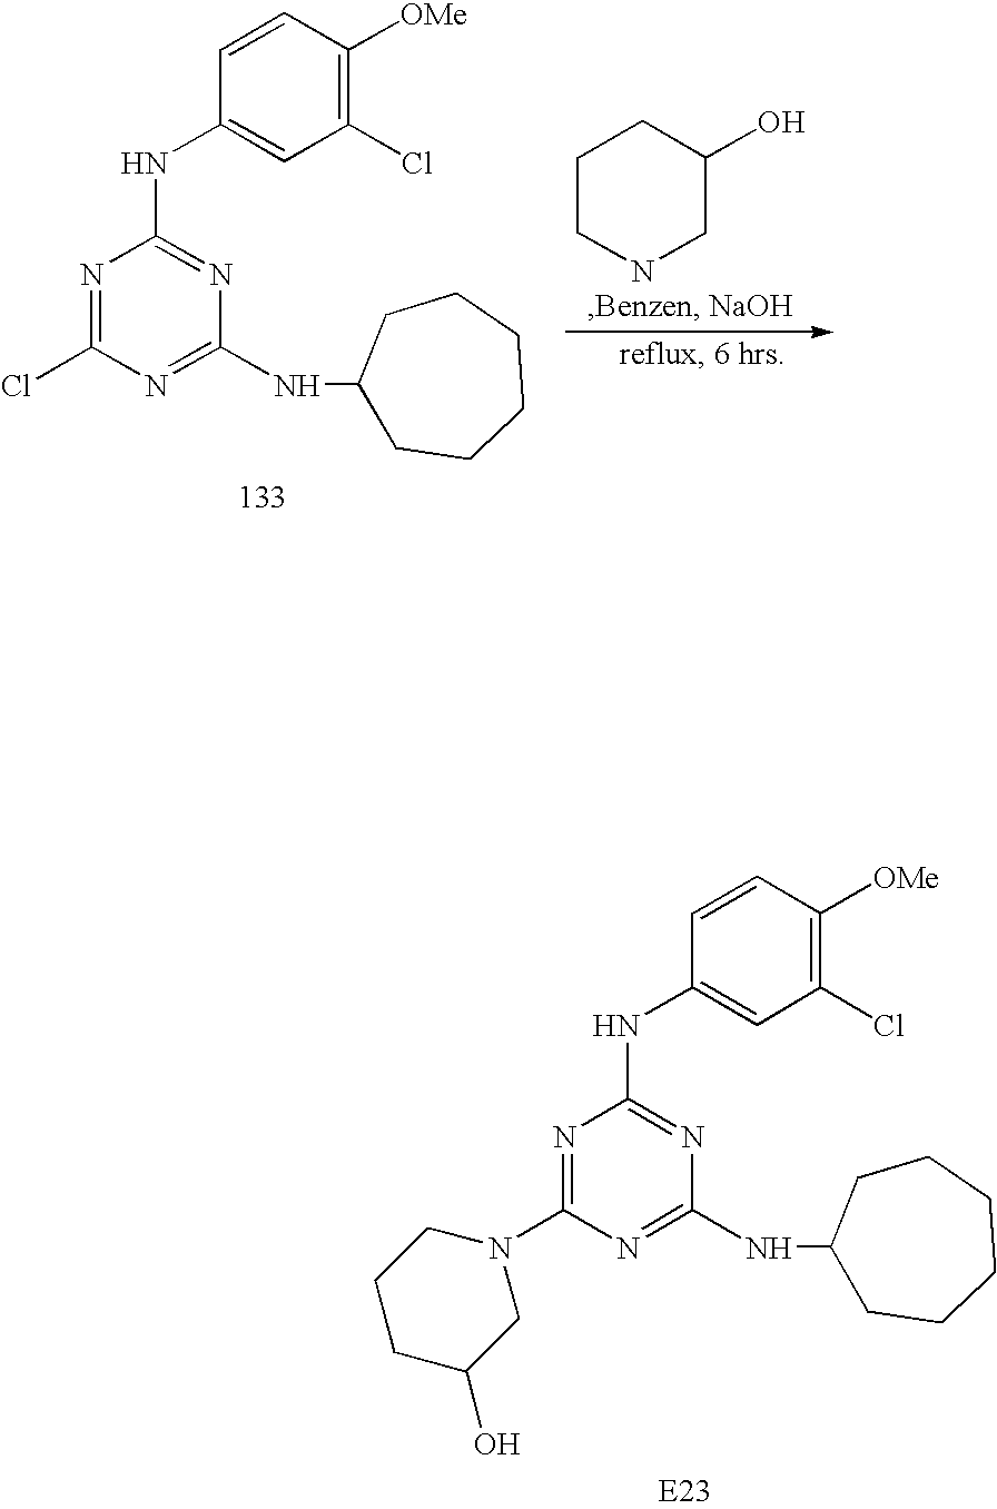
C1=CC(NC2=NC(NC3CCCCCC3)=NC(N3CCCC(O)C3)=N2)=CC(Cl)=C1[OMe].C1=CC(NC2=NC(NC3CCCCCC3)=NC(Cl)=N2)=CC(Cl)=C1[OMe].C1CNCC(O)C1
